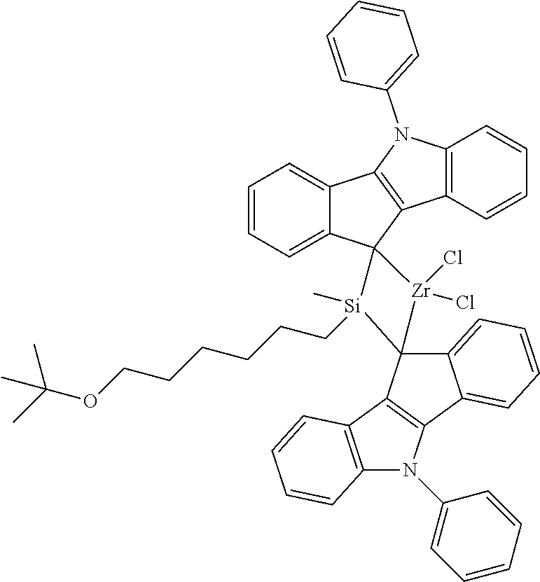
C12=C(C3(C4=CC=CC=C14)[Si](CCCCCCOC(C)(C)C)(C)C1(C4=C(N(C5=CC=CC=C5)C5=C4C=CC=C5)C4=CC=CC=C41)[Zr]3(Cl)Cl)C1=C(N2C2=CC=CC=C2)C=CC=C1
